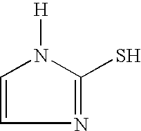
C1=CN=C(S)N1[H]
